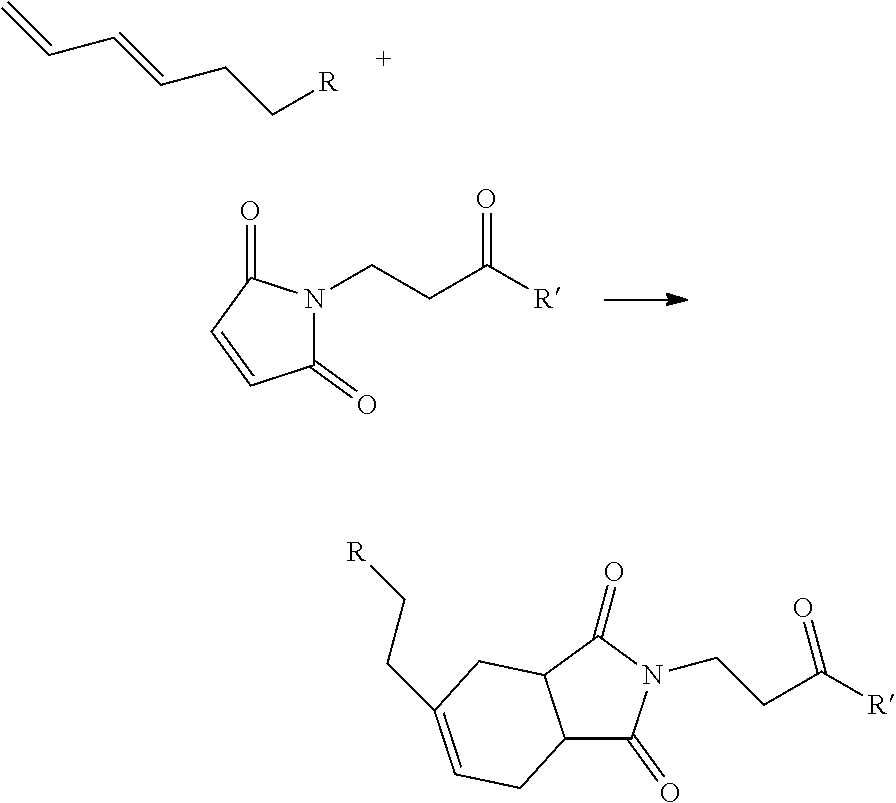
C=CC=CCC[R].C1(=O)N(CCC([R])=O)C(=O)C=C1.C12C(=O)N(CCC([R])=O)C(=O)C1CC(CC[R])=CC2
